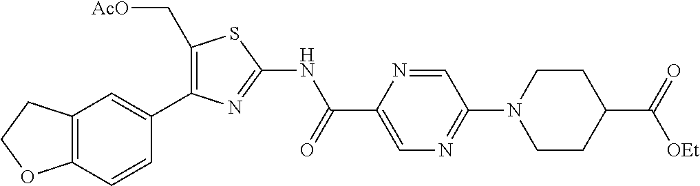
C12=C(C=CC(C3=C(C[AcO])SC(NC(C4=CN=C(N5CCC(C(=O)[OEt])CC5)C=N4)=O)=N3)=C1)OCC2
